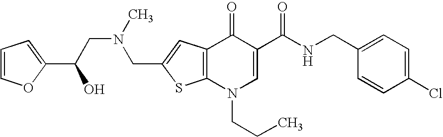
C(C1=CC2=C(S1)N(CCC)C=C(C(NCC1=CC=C(Cl)C=C1)=O)C2=O)N(CC(O)C1=CC=CO1)C
